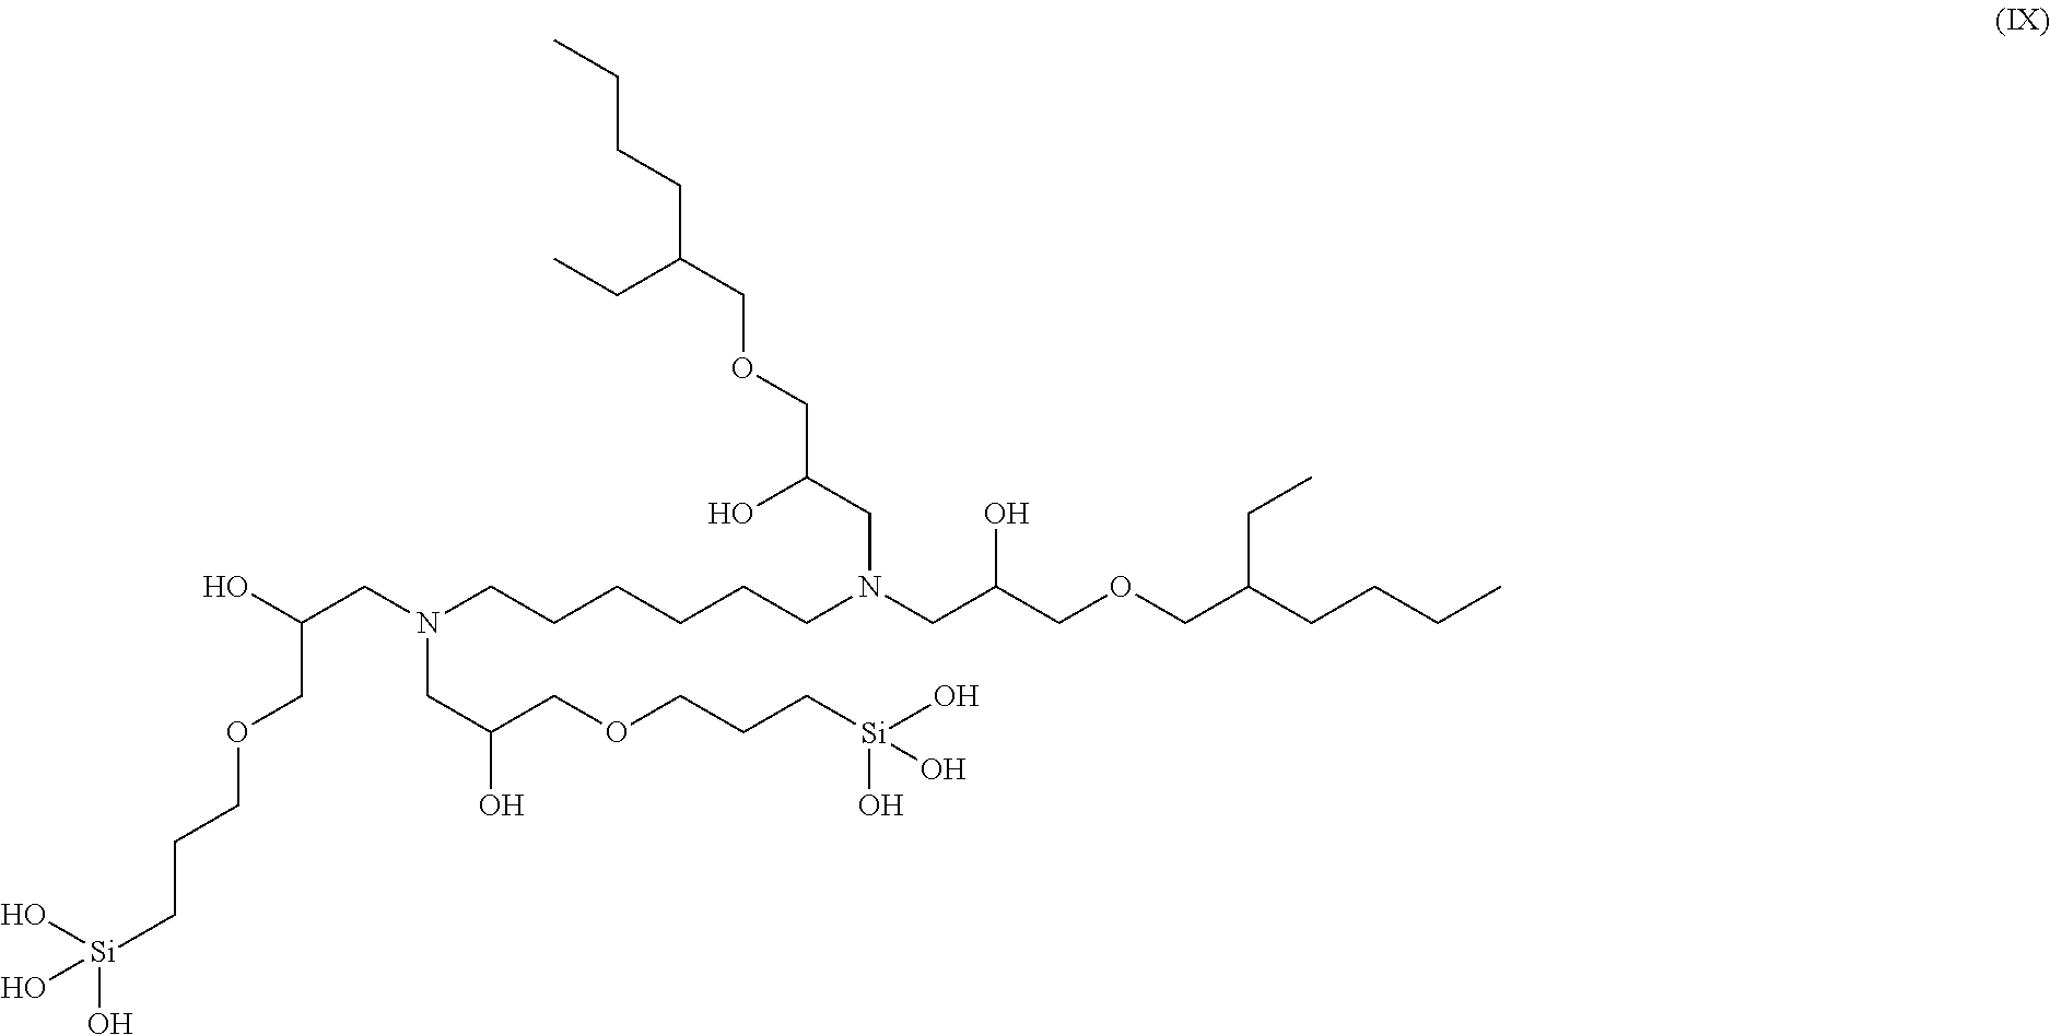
C(N(CCCCCCN(CC(COCC(CCCC)CC)O)CC(COCC(CCCC)CC)O)CC(COCCC[Si](O)(O)O)O)C(COCCC[Si](O)(O)O)O
